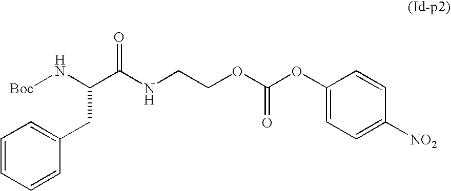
C1=CC=CC(CC(N[Boc])C(NCCOC(OC2=CC=C([NO2])C=C2)=O)=O)=C1
